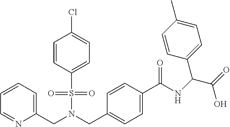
C1=CC=C(CN(CC2=CC=C(C(NC(C(=O)O)C3=CC=C(C)C=C3)=O)C=C2)S(=O)(=O)C2=CC=C(Cl)C=C2)N=C1
